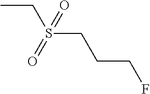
CCS(CCCF)(=O)=O
